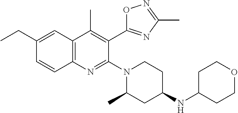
C1(CC)=CC2=C(N=C(N3CCC(NC4CCOCC4)CC3C)C(C3=NC(C)=NO3)=C2C)C=C1
